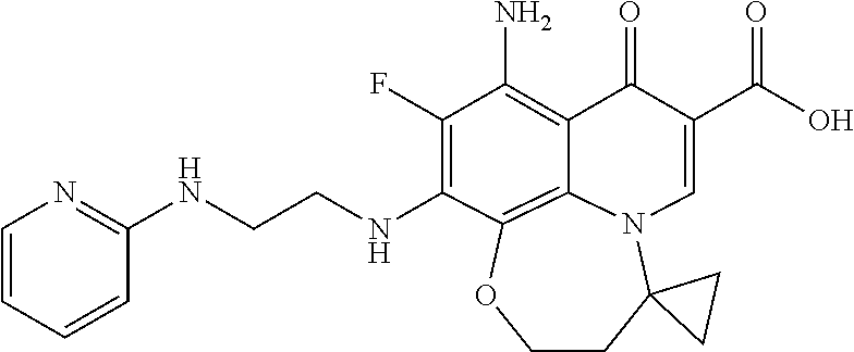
N(CCNC1=C(F)C(N)=C2C(=O)C(C(=O)O)=CN3C4(CCOC1=C23)CC4)C1=NC=CC=C1
